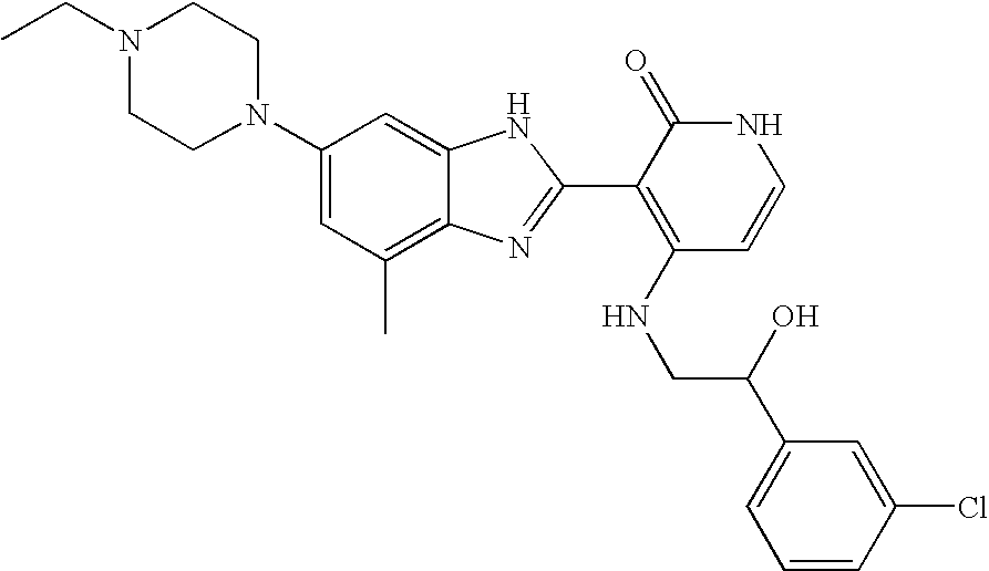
C1(C)=C2C(=CC(N3CCN(CC)CC3)=C1)NC(C1=C(NCC(C3=CC=CC(Cl)=C3)O)C=CNC1=O)=N2
